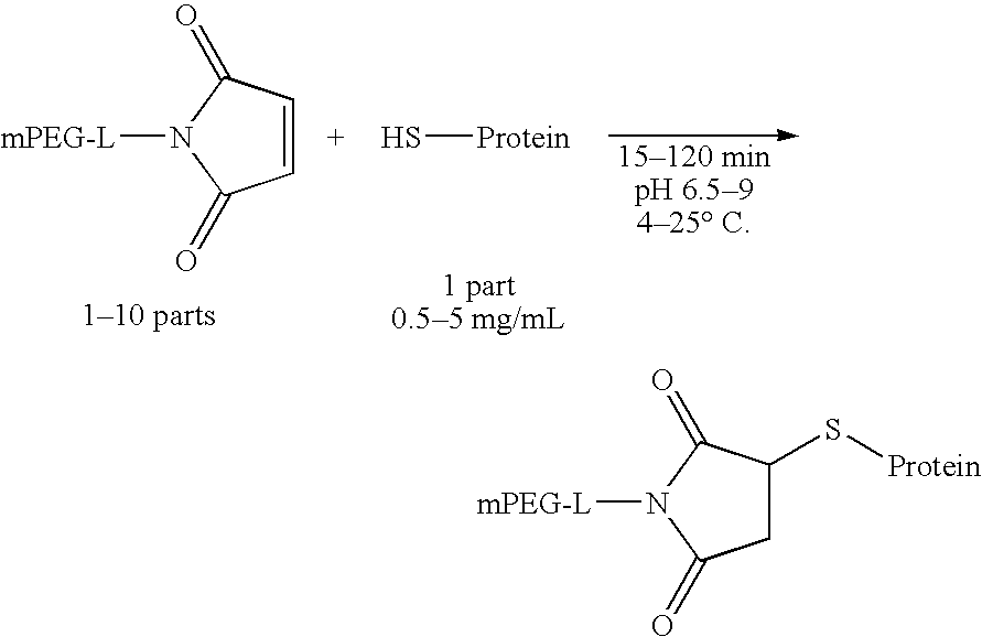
N1([mPEG-L])C(=O)C=CC1=O.S[Protein].N1([mPEG-L])C(=O)CC(S[Protein])C1=O
